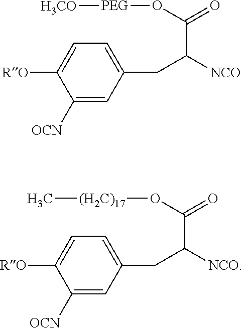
[RO]C1=CC=C(CC([NCO])C(=O)O[PEG][H3CO])C=C1[OCN].[RO]C1=CC=C(CC([NCO])C(=O)O[(H2C)17]C)C=C1[OCN]
